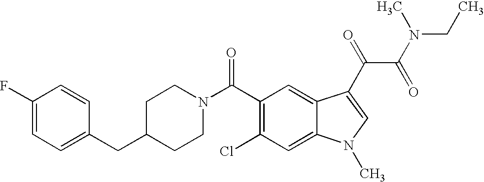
C1(F)=CC=C(CC2CCN(C(C3=C(Cl)C=C4C(=C3)C(C(C(=O)N(CC)C)=O)=CN4C)=O)CC2)C=C1
